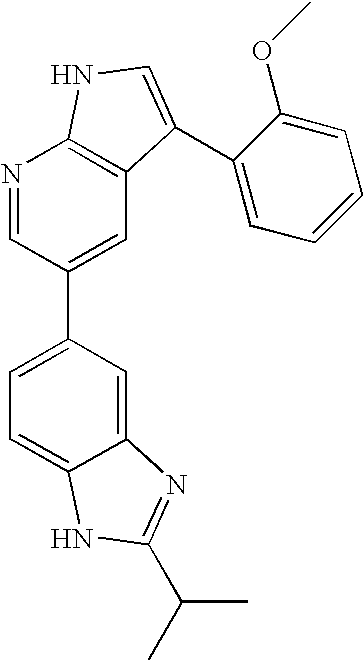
C12=CC(C3=CC4=C(N=C3)NC=C4C3=CC=CC=C3OC)=CC=C1NC(C(C)C)=N2
